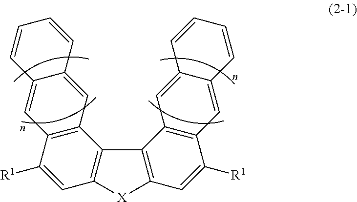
C12=C(C3=C(C([R1])=C1)C=C1C(=C3)C=CC=C1)C1=C(C=C([R1])C3=C1C=C1C(=C3)C=CC=C1)[X]2
